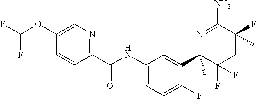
C1(NC(C2=NC=C(OC(F)F)C=C2)=O)=CC=C(F)C(C2(C)C(F)(F)CC(F)(C)C(N)=N2)=C1
